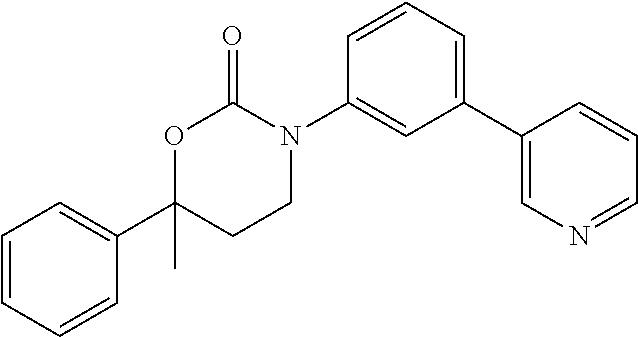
C1=CC=CC(C2(C)CCN(C3=CC(C4=CN=CC=C4)=CC=C3)C(=O)O2)=C1
